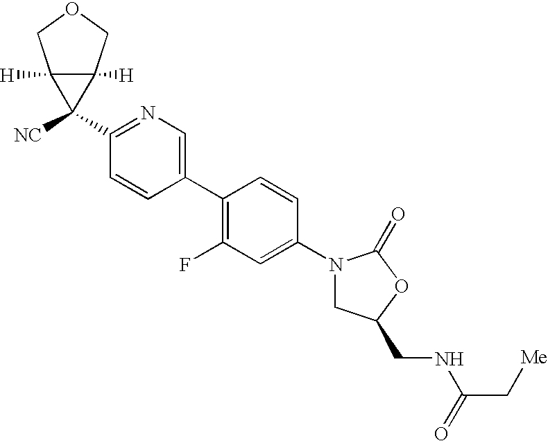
C1(N2CC(CNC(C[Me])=O)OC2=O)=CC(F)=C(C2=CN=C(C3([NC])C4([H])C3([H])COC4)C=C2)C=C1
